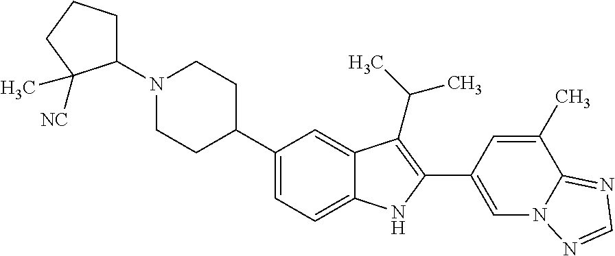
N1(C2CCCC2([NC])C)CCC(C2=CC=C3C(=C2)C(C(C)C)=C(C2=CN4C(=NC=N4)C(C)=C2)N3)CC1
